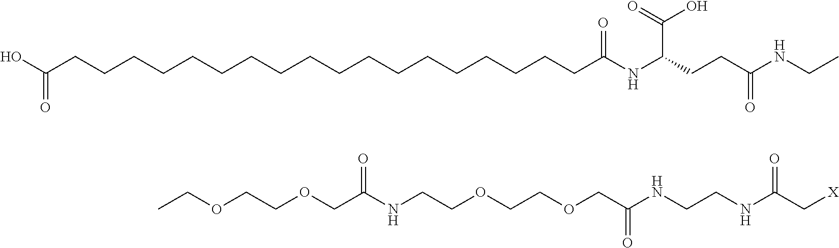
OC(CCCCCCCCCCCCCCCCCCC(NC(CCC(NCC)=O)C(=O)O)=O)=O.N(C(C[X])=O)CCNC(COCCOCCNC(COCCOCC)=O)=O
